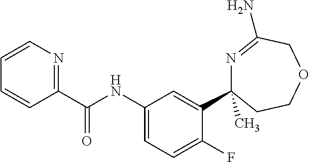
C1(C(NC2=CC=C(F)C(C3(C)N=C(N)COCC3)=C2)=O)=NC=CC=C1
